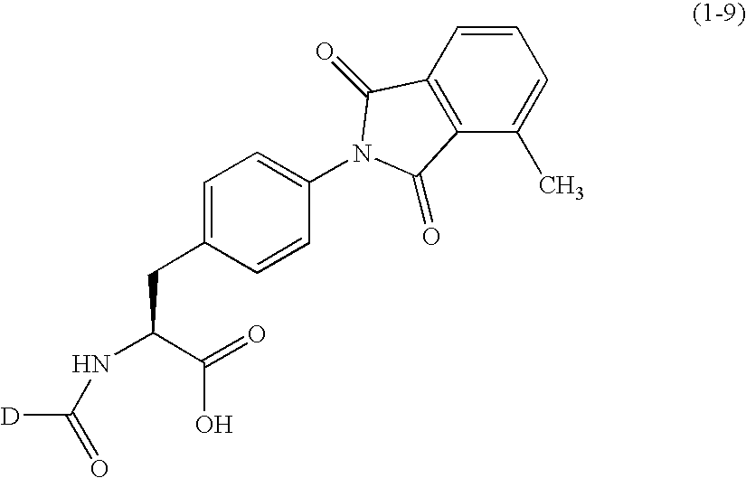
[D]C(NC(C(=O)O)CC1=CC=C(N2C(=O)C3=C(C(C)=CC=C3)C2=O)C=C1)=O
